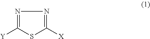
N1=C([Y])SC([X])=N1
